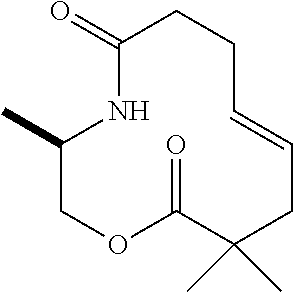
CC1COC(=O)C(C)(C)CC=CCCC(=O)N1
